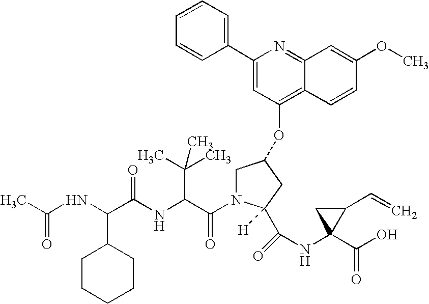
N(C(C(NC(C(=O)N1CC(OC2=C3C(=NC(C4=CC=CC=C4)=C2)C=C(OC)C=C3)CC1(C(NC1(C(O)=O)C(C=C)C1)=O)[H])C(C)(C)C)=O)C1CCCCC1)C(C)=O
